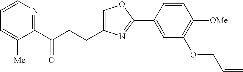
C1=C(CCC(C2=NC=CC=C2[Me])=O)N=C(C2=CC(OCC=C)=C([OMe])C=C2)O1
